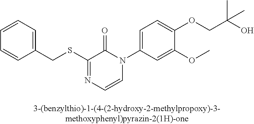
C(SC1=NC=CN(C2=CC=C(OCC(O)(C)C)C(OC)=C2)C1=O)C1=CC=CC=C1
